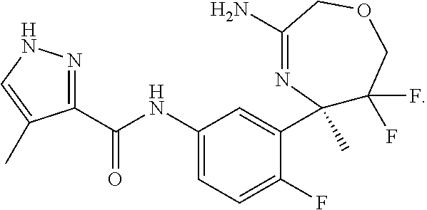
C1(NC(C2=NNC=C2C)=O)=CC=C(F)C(C2(C)C(F)(F)COCC(N)=N2)=C1
